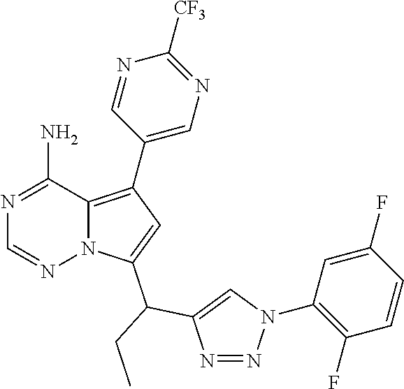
N1=C(N)C2=C(C3=CN=C([CF3])N=C3)C=C(C(C3=CN(C4=C(F)C=CC(F)=C4)N=N3)CC)N2N=C1
